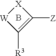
[W]1C([R3])=C([Z])[X]1.B
